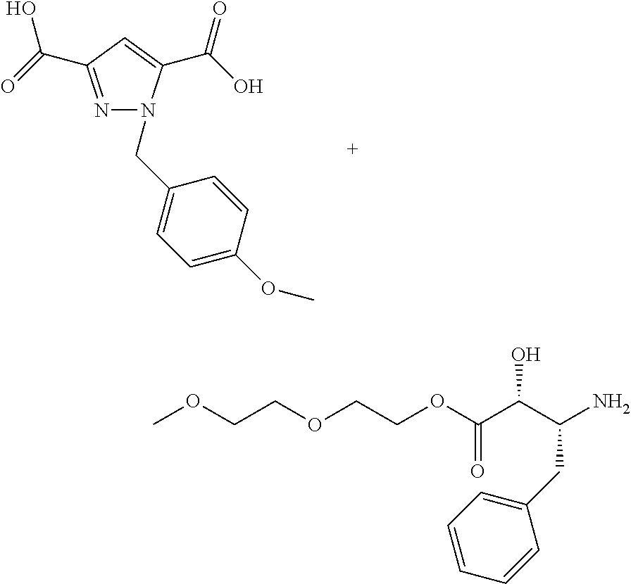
N1=C(C(=O)O)C=C(C(O)=O)N1CC1=CC=C(OC)C=C1.C1(CC(N)C(C(OCCOCCOC)=O)O)=CC=CC=C1
